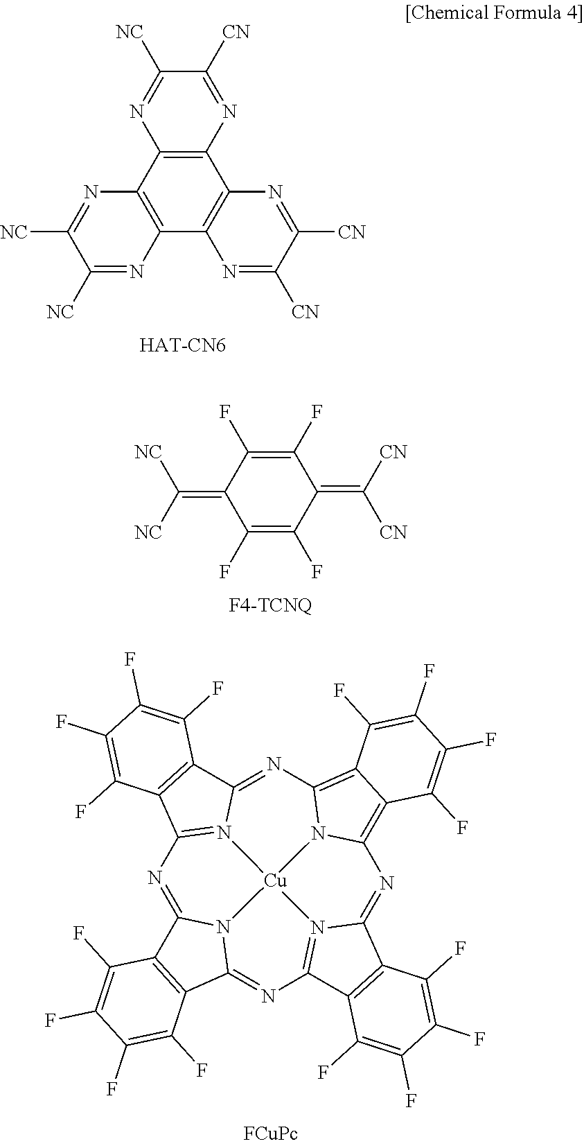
C12=C(C3=C(C4=C1N=C([CN])C([CN])=N4)N=C([NC])C([NC])=N3)N=C([NC])C([CN])=N2.C1(F)=C(F)C(=C([CN])[CN])C(F)=C(F)C1=C([NC])[NC].N1=C2N3C(=NC4=N5C(=NC6=C7C(=C8N=C9N(=C1C1=C9C(F)=C(F)C(F)=C1F)[Cu]53N86)C(F)=C(F)C(F)=C7F)C1=C4C(F)=C(F)C(F)=C1F)C1=C2C(F)=C(F)C(F)=C1F
